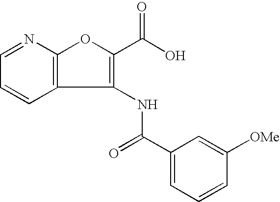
C1=NC2=C(C=C1)C(NC(C1=CC=CC([OMe])=C1)=O)=C(C(=O)O)O2
